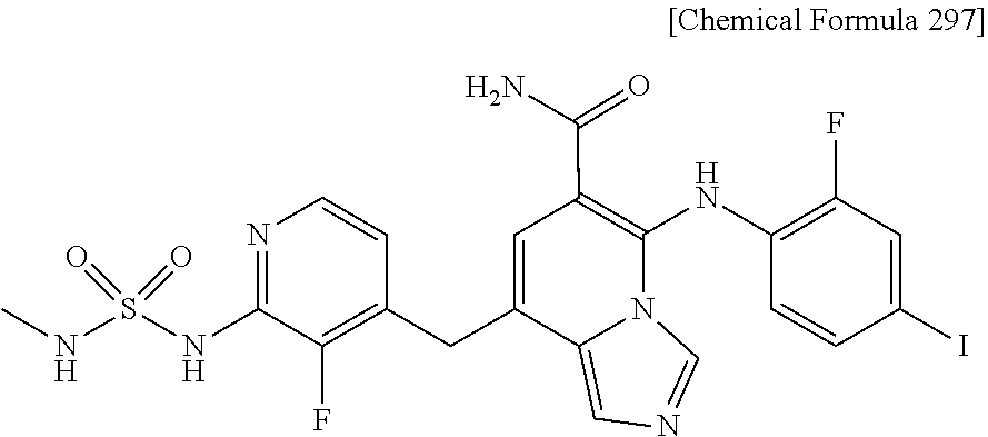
C1=NC=C2N1C(NC1=C(F)C=C(I)C=C1)=C(C(N)=O)C=C2CC1=C(F)C(NS(NC)(=O)=O)=NC=C1
